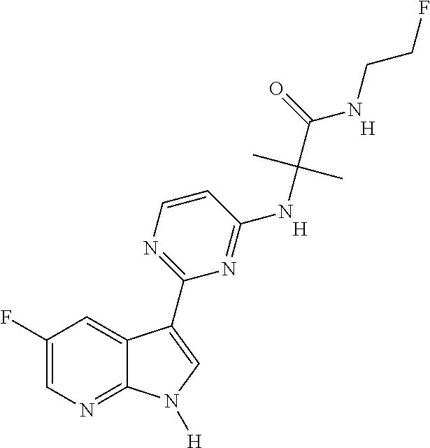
C1(F)=CN=C2C(=C1)C(C1=NC=CC(NC(C(NCCF)=O)(C)C)=N1)=CN2[H].[H].[H]
